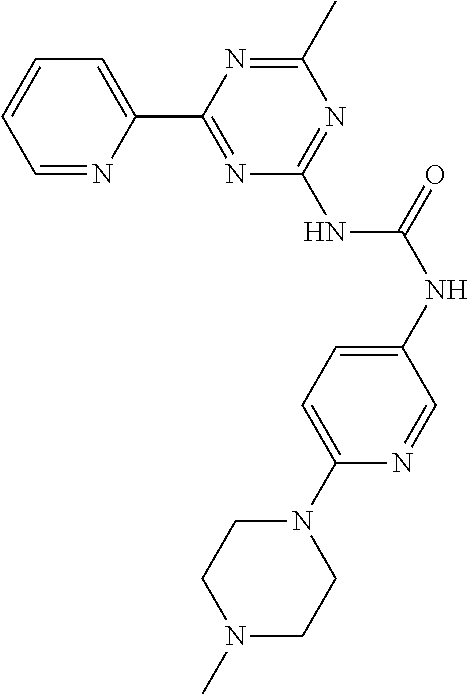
C1=NC(C2=NC(NC(NC3=CC=C(N4CCN(C)CC4)N=C3)=O)=NC(C)=N2)=CC=C1
